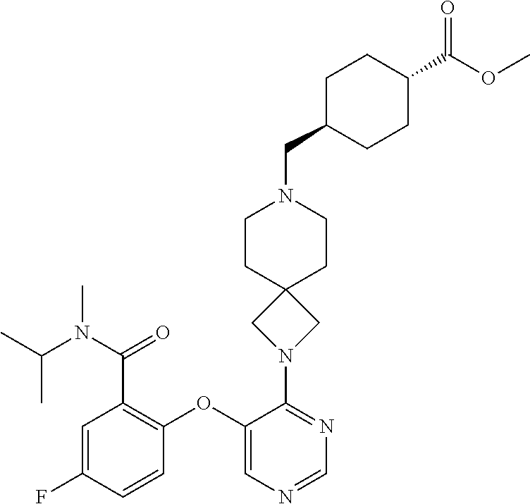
C12(CN(C3=NC=NC=C3OC3=C(C(N(C(C)C)C)=O)C=C(F)C=C3)C1)CCN(CC1CCC(C(=O)OC)CC1)CC2
